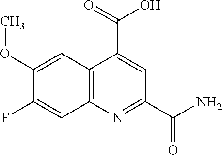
C12=C(N=C(C(N)=O)C=C1C(=O)O)C=C(F)C(OC)=C2
